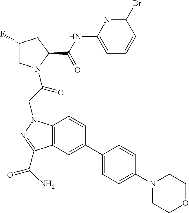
BrC1=NC(NC(C2CC(F)CN2C(=O)CN2C3=C(C=C(C4=CC=C(N5CCOCC5)C=C4)C=C3)C(C(=O)N)=N2)=O)=CC=C1
